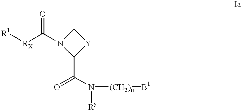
[R1][RX]C(=O)N1C[Y]C1C(=O)N([(CH2)n][B1])[Ry]
